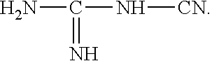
NC(N[CN])=N
